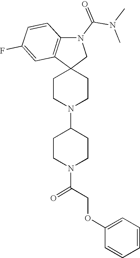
C12(CN(C(N(C)C)=O)C3=C1C=C(F)C=C3)CCN(C1CCN(C(COC3=CC=CC=C3)=O)CC1)CC2
